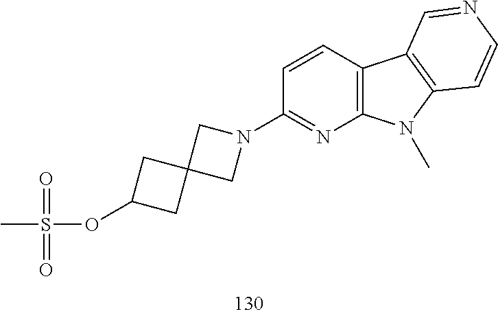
C1=CC2=C(N=C1N1CC3(C1)CC(OS(C)(=O)=O)C3)N(C)C1=C2C=NC=C1
